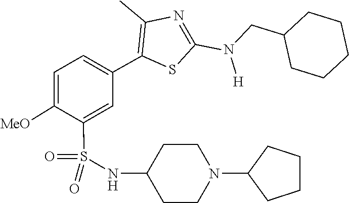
C(N(C1=NC(C)=C(C2=CC=C([MeO])C(S(=O)(NC3CCN(C4CCCC4)CC3)=O)=C2)S1)[H])C1CCCCC1
